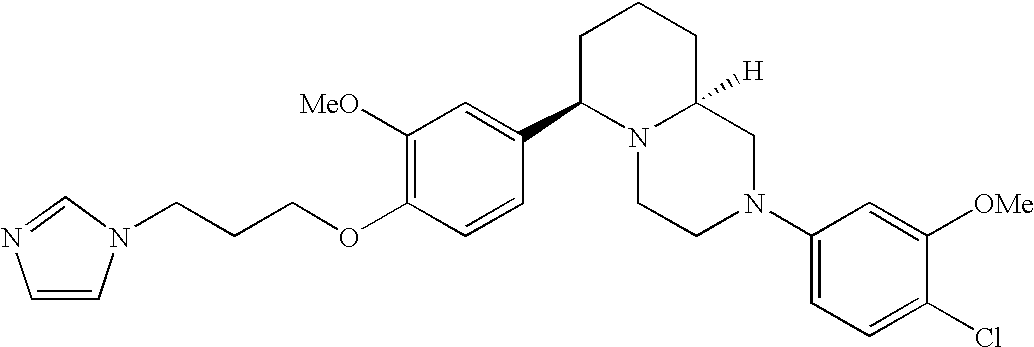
C1([MeO])=C(OCCCN2C=CN=C2)C=CC(C2N3C([H])(CCC2)CN(C2=CC=C(Cl)C([OMe])=C2)CC3)=C1
